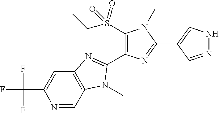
N1=CC2=C(C=C1C(F)(F)F)N=C(C1=C(S(=O)(=O)CC)N(C)C(C3=CNN=C3)=N1)N2C
